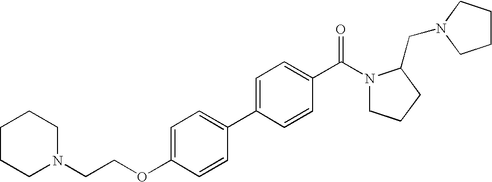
C1=C(OCCN2CCCCC2)C=CC(C2=CC=C(C(N3CCCC3CN3CCCC3)=O)C=C2)=C1
